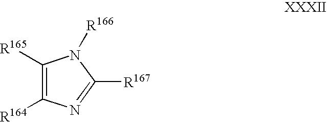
C1([R165])=C([R164])N=C([R167])N1[R166]
